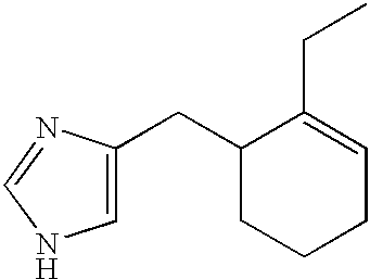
C1=C(CC2CCCC=C2CC)N=CN1
